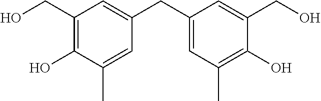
C1(CO)=C(O)C(C)=CC(CC2=CC(C)=C(O)C(CO)=C2)=C1
